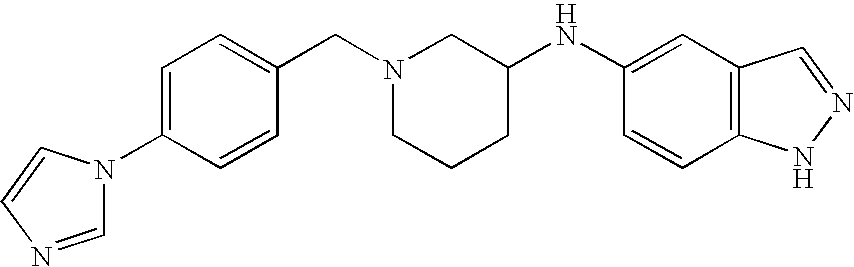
C1=C(N2C=NC=C2)C=CC(CN2CCCC(NC3=CC4=C(C=C3)NN=C4)C2)=C1
